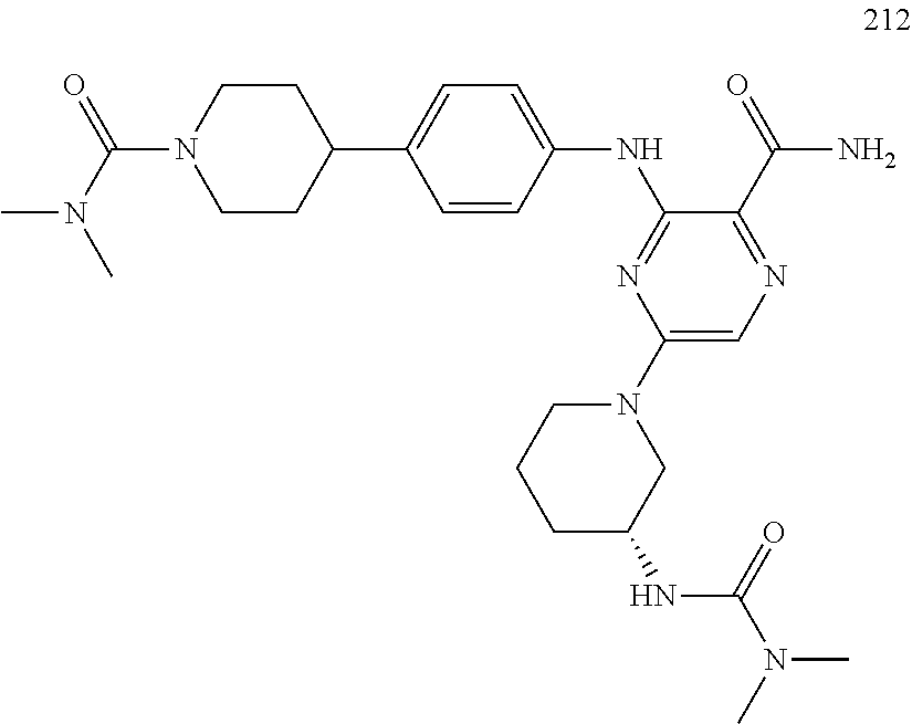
C1CC(C2=CC=C(NC3=NC(N4CCCC(NC(=O)N(C)C)C4)=CN=C3C(N)=O)C=C2)CCN1C(N(C)C)=O
